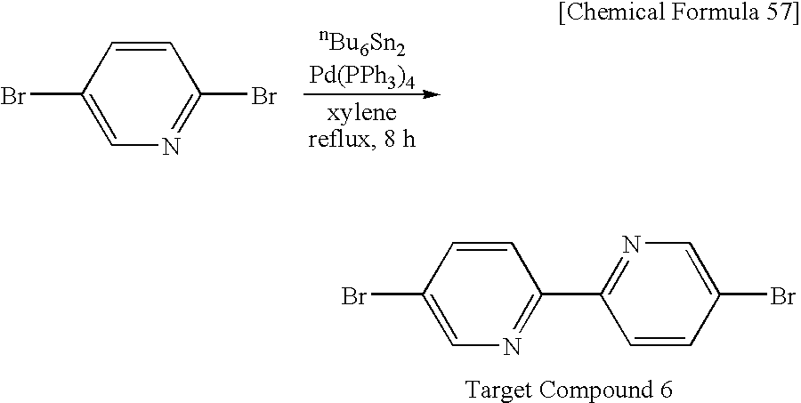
C1=C(Br)C=CC(Br)=N1.C1=C(Br)C=CC(C2=NC=C(Br)C=C2)=N1
